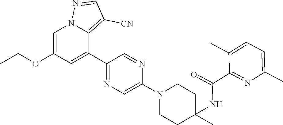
C1=C(OCC)C=C(C2=NC=C(N3CCC(C)(NC(=O)C4=NC(C)=CC=C4C)CC3)N=C2)C2=C([CN])C=NN12
